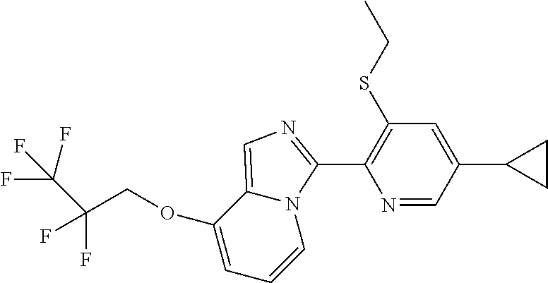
C(COC1=CC=CN2C1=CN=C2C1=C(SCC)C=C(C2CC2)C=N1)(F)(F)C(F)(F)F
